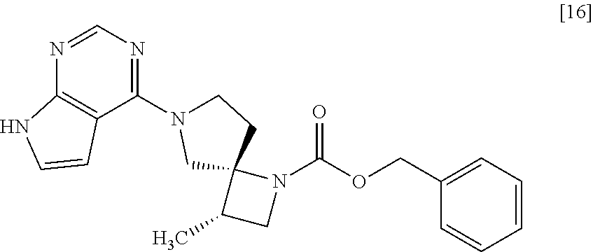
C1=CC=C(COC(N2C3(C(C)C2)CCN(C2=NC=NC4=C2C=CN4)C3)=O)C=C1
